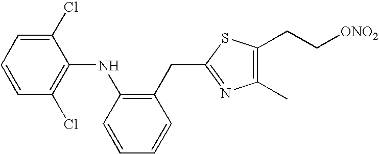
C(C1=NC(C)=C(CC[ONO2])S1)C1=C(NC2=C(Cl)C=CC=C2Cl)C=CC=C1
